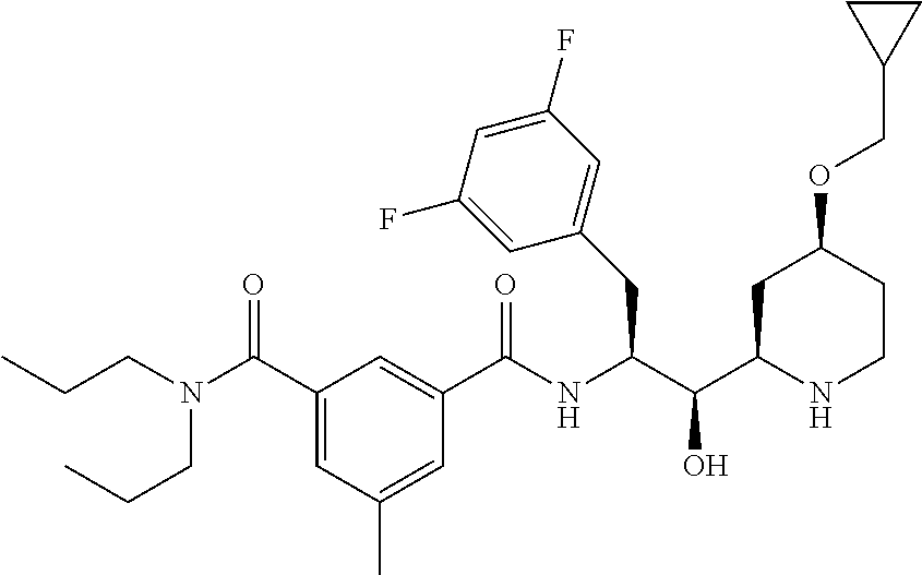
C1(CC(C(C2CC(OCC3CC3)CCN2)O)NC(C2=CC(C(N(CCC)CCC)=O)=CC(C)=C2)=O)=CC(F)=CC(F)=C1
